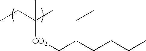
C(C)(CC)(C)[CO2]CC(CCCC)CC
